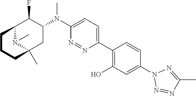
C1(N(C2=CC=C(C3=C(O)C=C(N4N=NC(C)=N4)C=C3)N=N2)C)C(F)C2CCCC(C)(C1)N2C
